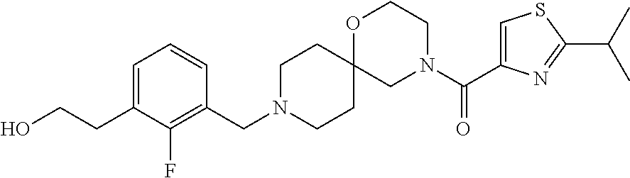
C1=C(CCO)C(F)=C(CN2CCC3(CC2)CN(C(=O)C2=CSC(C(C)C)=N2)CCO3)C=C1
